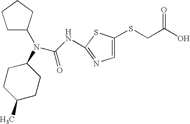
C1C(N(C(NC2=NC=C(SCC(O)=O)S2)=O)C2CCC(C)CC2)CCC1
